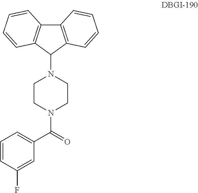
C1=C(F)C=CC=C1C(=O)N1CCN(C2C3=C(C4=C2C=CC=C4)C=CC=C3)CC1
